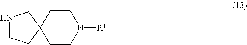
C12(CCN([R1])CC1)CNCC2
